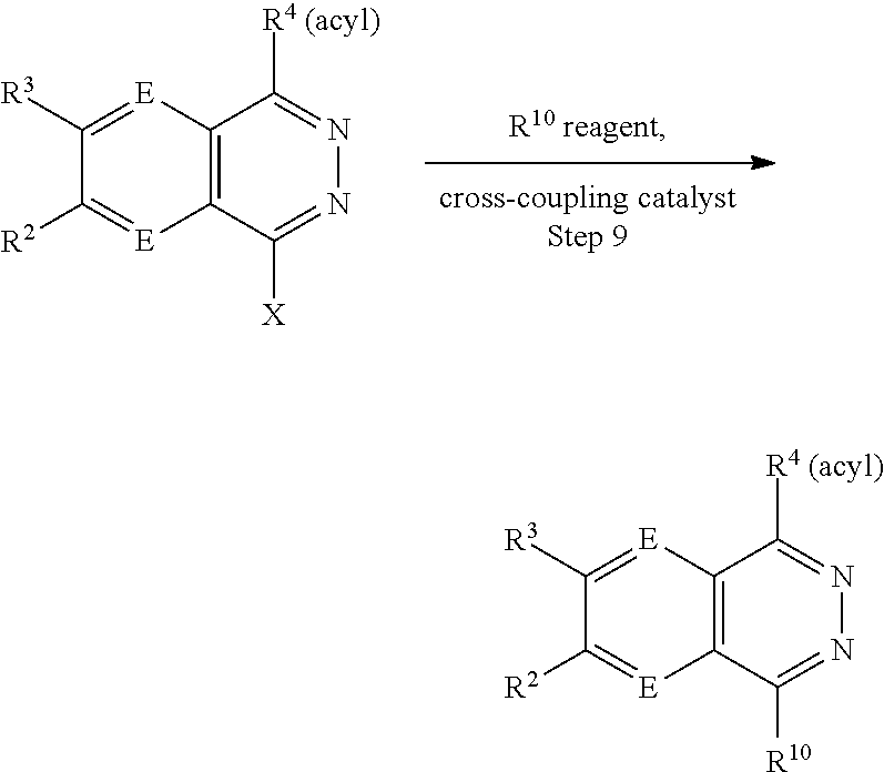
C1([R2])=[E]C2=C([E]=C1[R3])C([R4 (acyl)])=NN=C2[R10].C1([R2])=[E]C2=C([E]=C1[R3])C([R4 (acyl)])=NN=C2[X]
